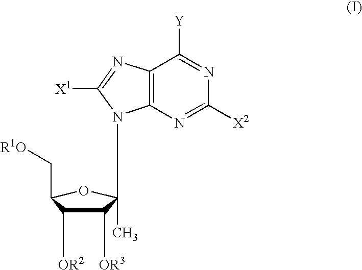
C12=C(N=C([X2])N=C1[Y])N(C1(C)C([OR3])C([OR2])C(C[R1O])O1)C([X1])=N2
